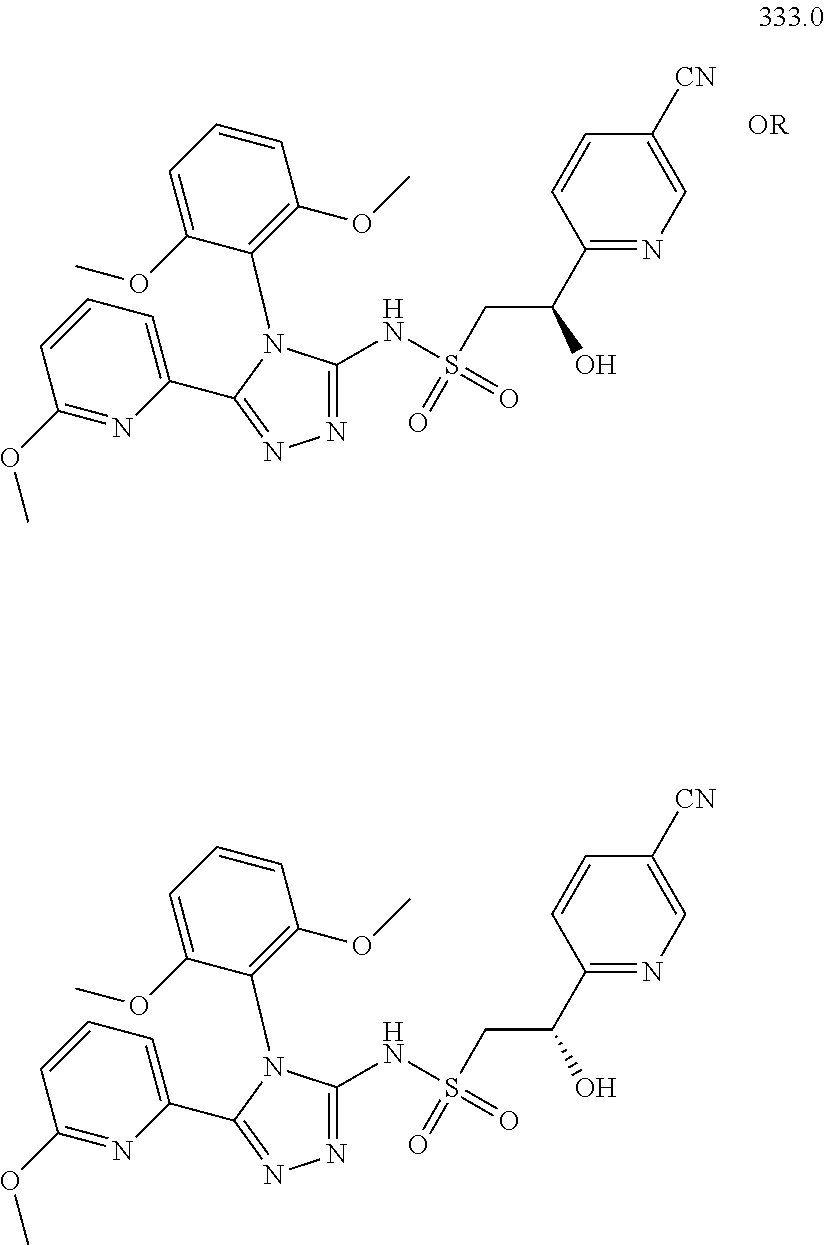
C1(C(O)CS(NC2=NN=C(C3=CC=CC(OC)=N3)N2C2=C(OC)C=CC=C2OC)(=O)=O)=NC=C([CN])C=C1.C1(C(O)CS(NC2=NN=C(C3=CC=CC(OC)=N3)N2C2=C(OC)C=CC=C2OC)(=O)=O)=NC=C([CN])C=C1
